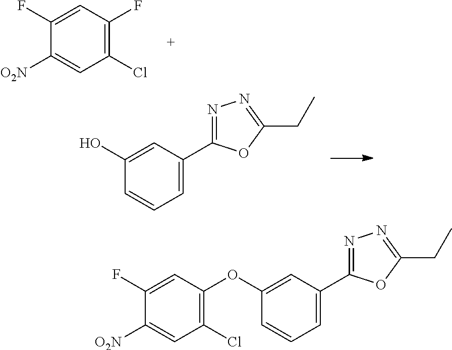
C1(F)=CC(F)=C(Cl)C=C1[O2N].C1(O)=CC(C2=NN=C(CC)O2)=CC=C1.C1(OC2=C(Cl)C=C([O2N])C(F)=C2)=CC(C2=NN=C(CC)O2)=CC=C1
